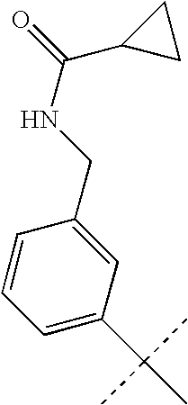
C1=CC=C(C(C)(C)C)C=C1CNC(=O)C1CC1
